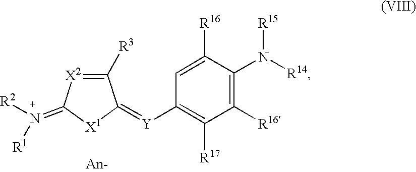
C1([R3])=[X2]C(=[N+]([R2])[R1])[X1]C1=[Y]C1=C([R17])C([R16])=C(N([R14])[R15])C([R16])=C1
